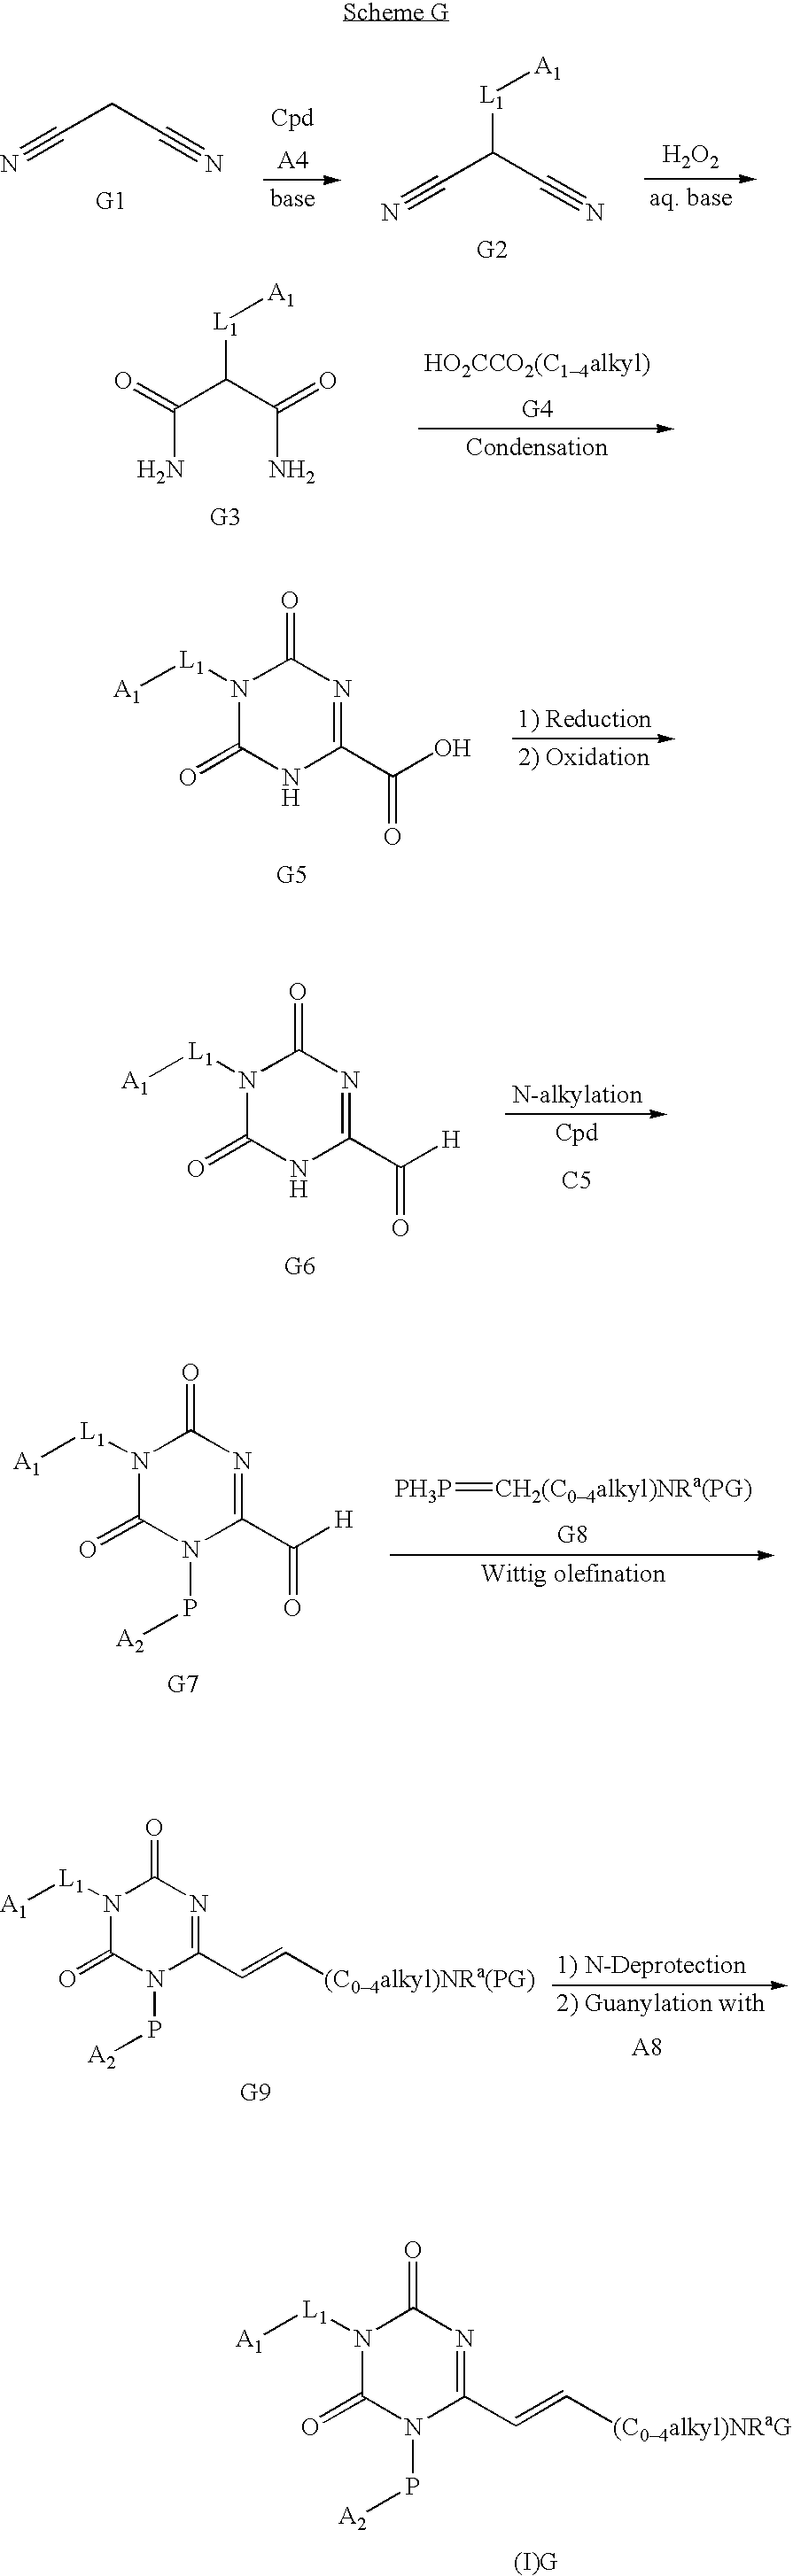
N1([L1][A1])C(=O)N(P[A2])C(C=C[(C04alkyl)NRaG])=NC1=O.N1([L1][A1])C(=O)NC(C(O)=O)=NC1=O.N1([L1][A1])C(=O)NC(C([H])=O)=NC1=O.[C5].[G8].[PH3P]=[CH2(C04alkyl)NRa(PG)].N1([L1][A1])C(=O)N(P[A2])C(C([H])=O)=NC1=O.N1([L1][A1])C(=O)N(P[A2])C(C=C[(C04alkyl)NRa(PG)])=NC1=O.N#CCC#N.N#CC(C#N)[L1][A1].[H2O2].NC(=O)C(C(=O)N)[L1][A1]
